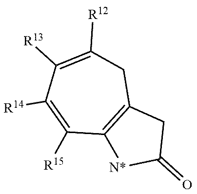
C12=C(CC(=O)[N*]1)CC([R12])=C([R13])C([R14])=C2[R15]
